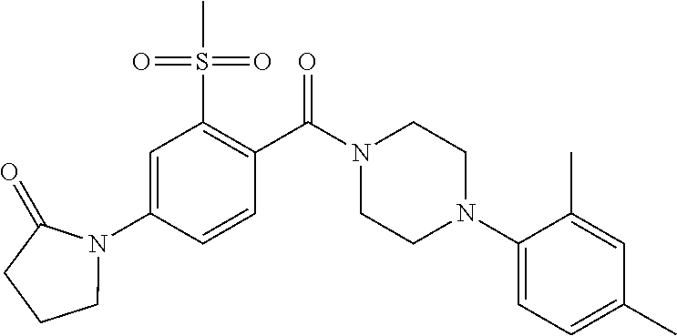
C1=C(N2CCCC2=O)C=CC(C(N2CCN(C3=CC=C(C)C=C3C)CC2)=O)=C1S(C)(=O)=O
